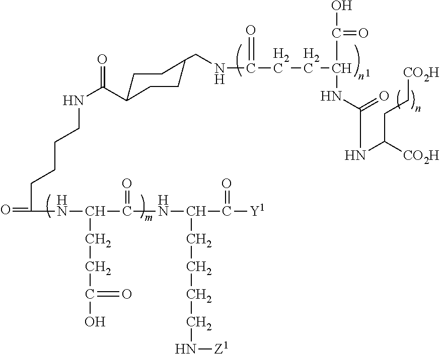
C(NC(C(=O)NC(CCCCN[Z1])C(=O)[Y1])CCC(=O)O)(=O)CCCCNC(=O)C1CCC(CNC(=O)CCC(C(=O)O)NC(NC([CO2H])CC[CO2H])=O)CC1
